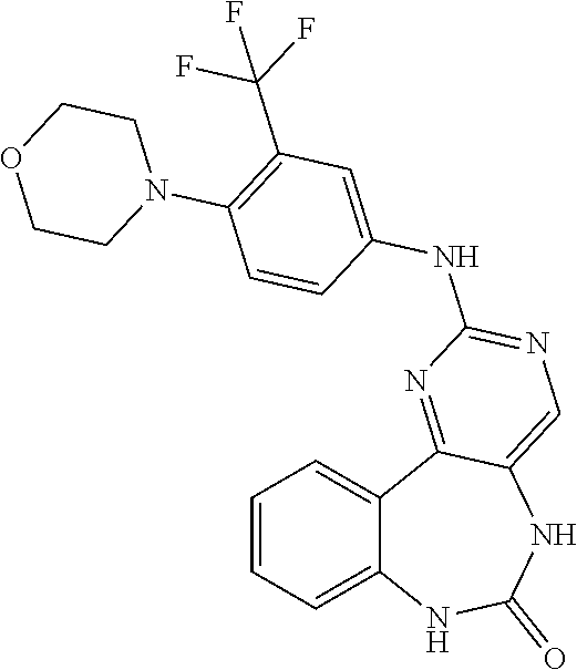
C1=CC=C2C(=C1)C1=NC(NC3=CC(C(F)(F)F)=C(N4CCOCC4)C=C3)=NC=C1NC(=O)N2
